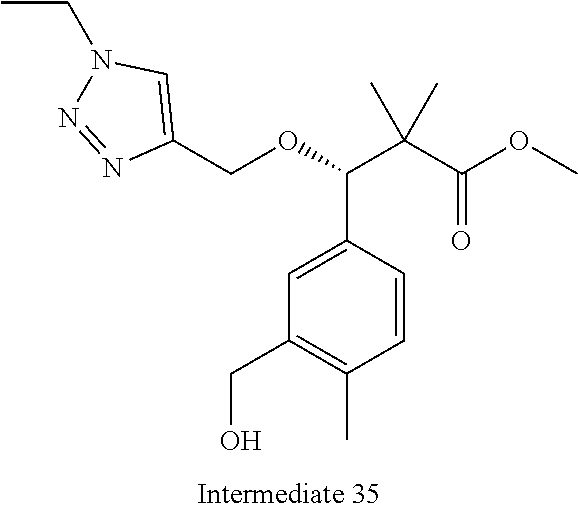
C1=CC(C(C(C(OC)=O)(C)C)OCC2=CN(CC)N=N2)=CC(CO)=C1C
